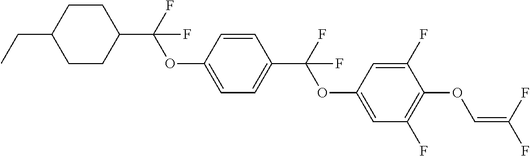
C1CC(C(F)(OC2=CC=C(C(F)(OC3=CC(F)=C(OC=C(F)F)C(F)=C3)F)C=C2)F)CCC1CC
